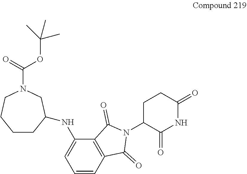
C1=CC2=C(C(NC3CCCCN(C(=O)OC(C)(C)C)C3)=C1)C(=O)N(C1C(=O)NC(=O)CC1)C2=O
